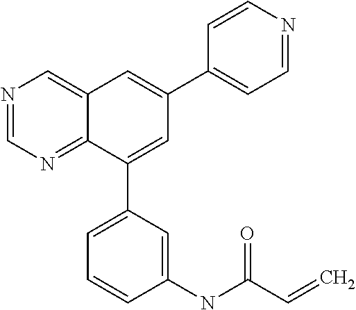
C1=NC=C2C(=N1)C(C1=CC=CC(NC(C=C)=O)=C1)=CC(C1=CC=NC=C1)=C2
